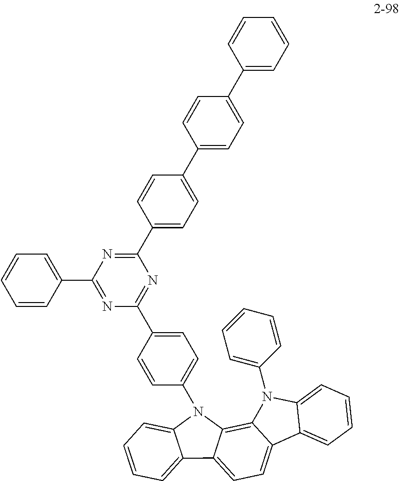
C1=C2C(=C3C(=C1)C1=CC=CC=C1N3C1=CC=CC=C1)N(C1=CC=C(C3=NC(C4=CC=C(C5=CC=C(C6=CC=CC=C6)C=C5)C=C4)=NC(C4=CC=CC=C4)=N3)C=C1)C1=CC=CC=C21
